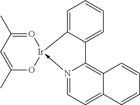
N12->[Ir]3(C4=CC=CC=C4C1=C1C(=CC=2)C=CC=C1)O=C(C)C=C(C)O3
